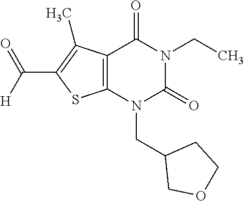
C12=C(N(CC3COCC3)C(=O)N(CC)C1=O)SC(C([H])=O)=C2C
